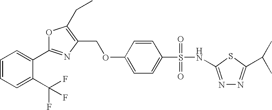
C1=CC(OCC2=C(CC)OC(C3=CC=CC=C3C(F)(F)F)=N2)=CC=C1S(=O)(=O)NC1=NN=C(C(C)C)S1
